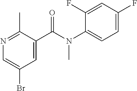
N1=C(C)C(C(=O)N(C2=CC=C(F)C=C2F)C)=CC(Br)=C1
